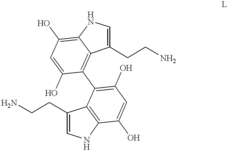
C1(CCN)=CNC2=C1C(C1=C3C(=C(O)C=C1O)NC=C3CCN)=C(O)C=C2O
